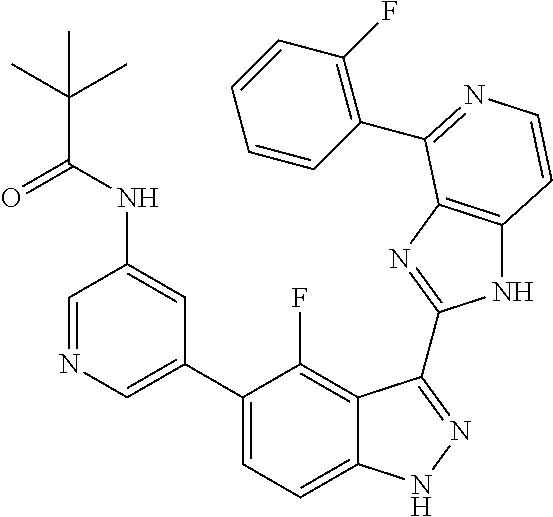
C1=C(C2=CC=C3C(=C2F)C(C2=NC4=C(N2)C=CN=C4C2=C(F)C=CC=C2)=NN3)C=C(NC(=O)C(C)(C)C)C=N1
